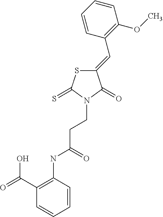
C1(=CC2=C(OC)C=CC=C2)SC(=S)N(CCC(NC2=C(C(=O)O)C=CC=C2)=O)C1=O
